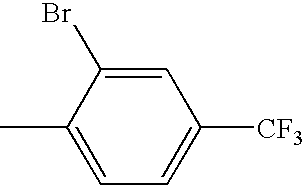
C1(Br)=CC([CF3])=CC=C1C
